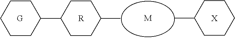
[R].[M].[X].CC1CCCCC1.C1CCC(C2CCC(C)CC2)CC1
